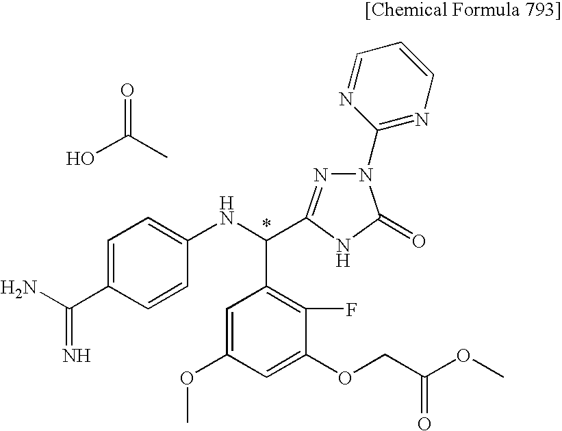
CC(O)=O.C1=C(C(=N)N)C=CC(NC(C2=C(F)C(OCC(OC)=O)=CC(OC)=C2)C2=NN(C3=NC=CC=N3)C(=O)N2)=C1
